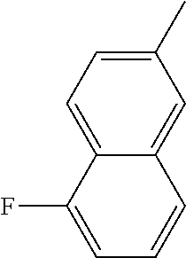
C1(C)=CC=C2C(=C1)C=CC=C2F
